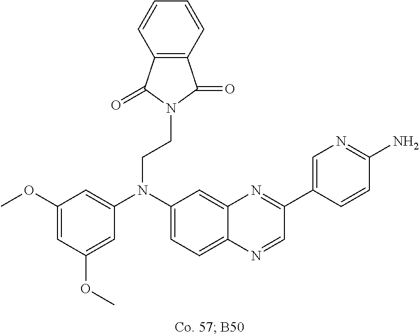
C1(OC)=CC(OC)=CC(N(C2=CC=C3C(=C2)N=C(C2=CN=C(N)C=C2)C=N3)CCN2C(=O)C3=C(C=CC=C3)C2=O)=C1
